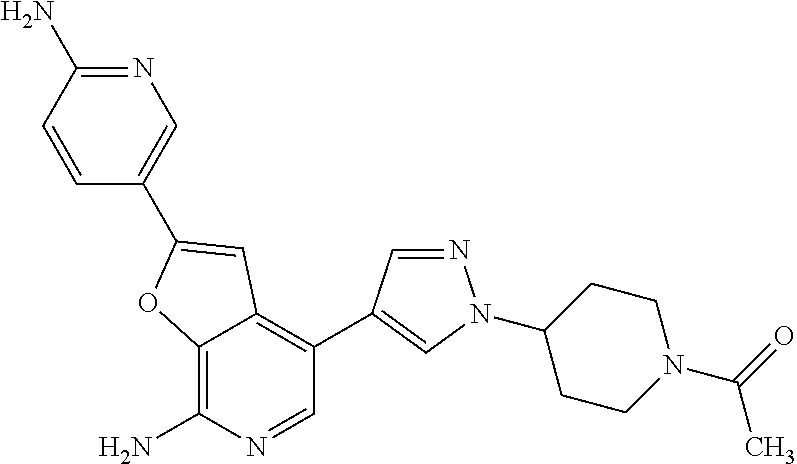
C12=C(N)N=CC(C3=CN(C4CCN(C(=O)C)CC4)N=C3)=C1C=C(C1=CN=C(N)C=C1)O2
